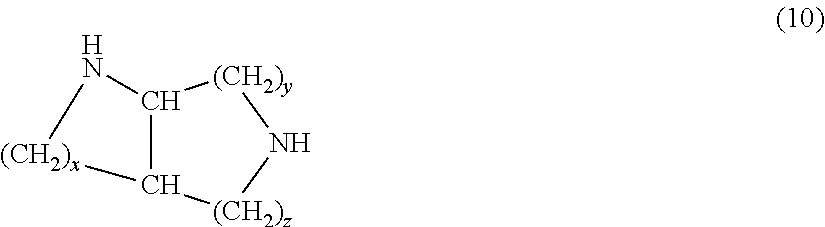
C12C([(CH2)z]N[(CH2)y]1)[(CH2)x]N2
